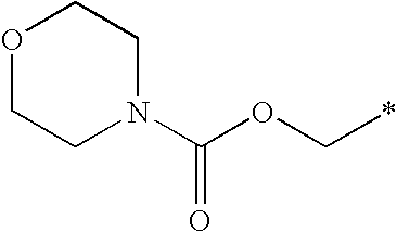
O(C*)C(N1CCOCC1)=O
